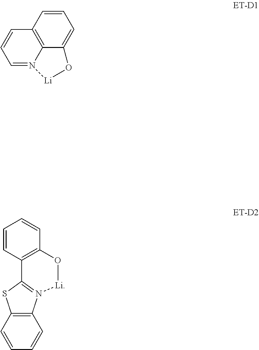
C1=N2C3=C(C=C1)C=CC=C3O[Li]2.C12=N(C3=C(S1)C=CC=C3)[Li]OC1=C2C=CC=C1
